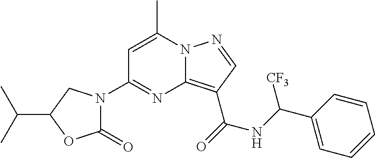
C1=C(C)N2C(=C(C(=O)NC(C3=CC=CC=C3)[CF3])C=N2)N=C1N1C(=O)OC(C(C)C)C1
